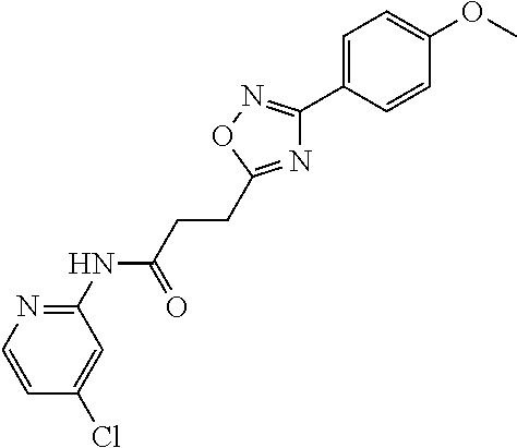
C1(NC(=O)CCC2=NC(C3=CC=C(OC)C=C3)=NO2)=NC=CC(Cl)=C1
